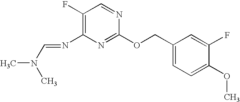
C1(F)=C(N=CN(C)C)N=C(OCC2=CC=C(OC)C(F)=C2)N=C1
